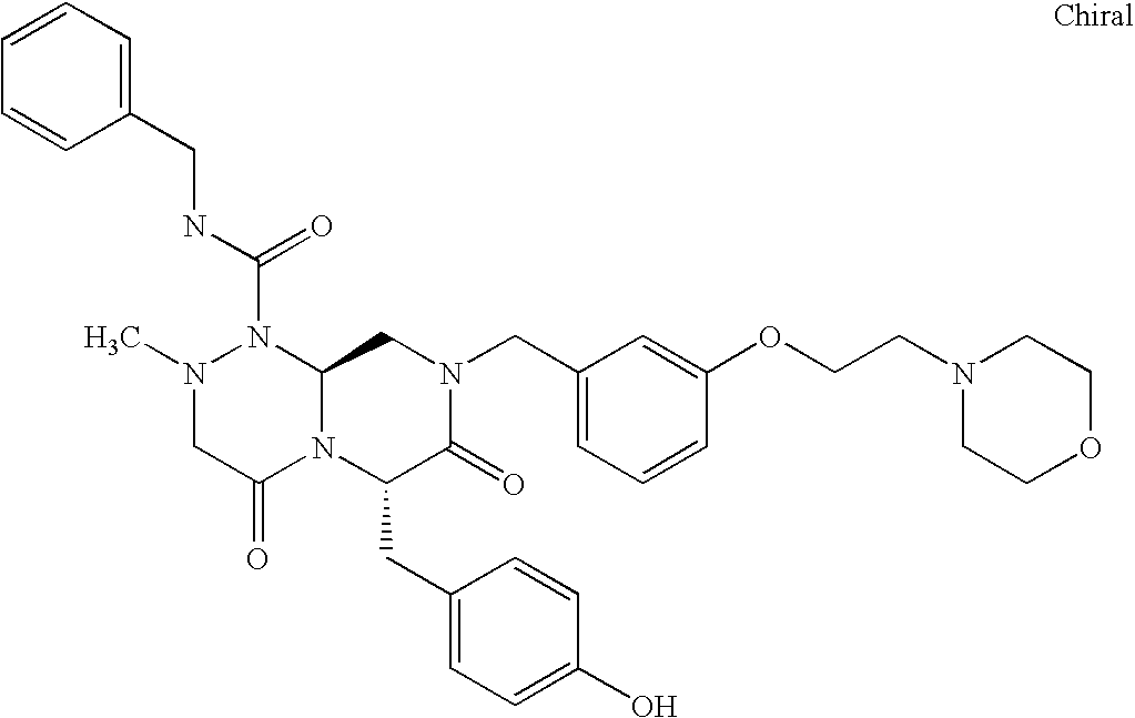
N1(C(NCC2=CC=CC=C2)=O)N(C)CC(=O)N2C1CN(CC1=CC=CC(OCCN3CCOCC3)=C1)C(=O)C2CC1=CC=C(O)C=C1
